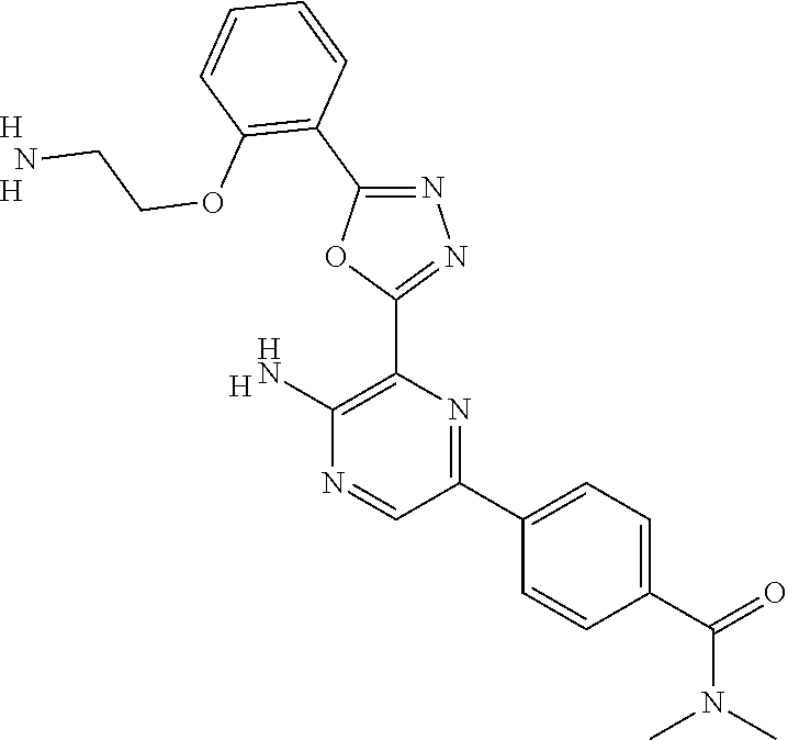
[H].C1(N)=C(C2=NN=C(C3=C(OCCN)C=CC=C3)O2)N=C(C2=CC=C(C(=O)N(C)C)C=C2)C=N1.[H].[H]
